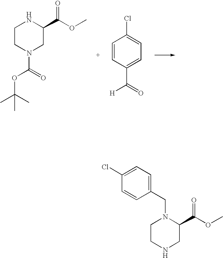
C1CN(C(=O)OC(C)(C)C)CC(C(OC)=O)N1.C1=CC(C(=O)[H])=CC=C1Cl.C1CNCC(C(OC)=O)N1CC1=CC=C(Cl)C=C1
